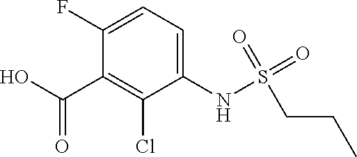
C1(NS(=O)(=O)CCC)=CC=C(F)C(C(O)=O)=C1Cl
